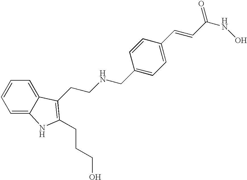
C1=C2C(=CC=C1)C(CCNCC1=CC=C(C=CC(NO)=O)C=C1)=C(CCCO)N2
